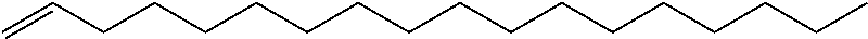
C=CCCCCCCCCCCCCCCCC
